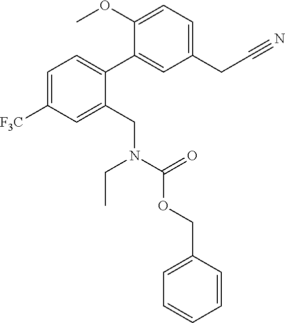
C1=C([F3C])C=C(CN(CC)C(=O)OCC2=CC=CC=C2)C(C2=CC(CC#N)=CC=C2OC)=C1
